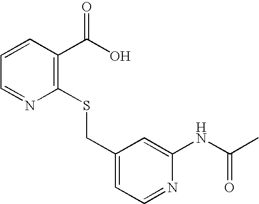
C1(CSC2=C(C(O)=O)C=CC=N2)=CC=NC(NC(=O)C)=C1
